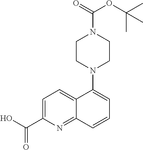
C1CN(C2=CC=CC3=NC(C(O)=O)=CC=C23)CCN1C(=O)OC(C)(C)C
